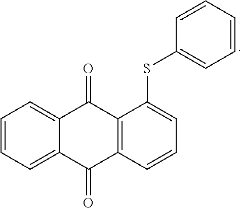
C1=CC=C2C(=C1)C(=O)C1=C(C2=O)C=CC=C1SC1=CC=CC=C1
